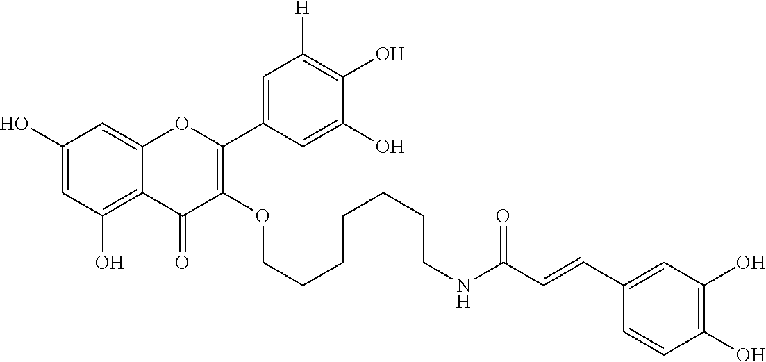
C1(O)=CC(O)=C2C(=C1)OC(C1=CC([H])=C(O)C(O)=C1)=C(OCCCCCCCNC(C=CC1=CC(O)=C(O)C=C1)=O)C2=O
